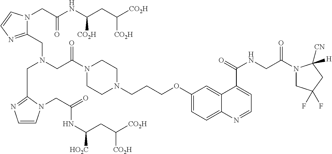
N(CC(N1CCN(CCCOC2=CC=C3C(=C2)C(C(=O)NCC(N2CC(F)(F)CC2([CN])[H])=O)=CC=N3)CC1)=O)(CC1=NC=CN1CC(=O)NC([HO2C])CC([CO2H])[CO2H])CC1=NC=CN1CC(NC(CC([CO2H])[CO2H])[CO2H])=O
